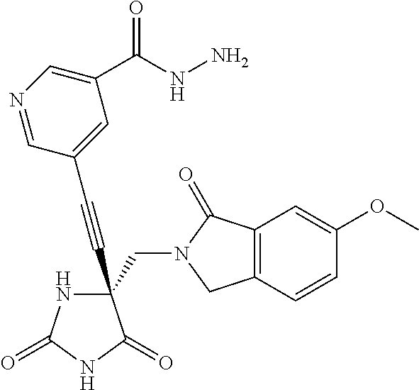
N1C(=O)NC(=O)C1(C#CC1=CC(C(NN)=O)=CN=C1)CN1C(=O)C2=C(C1)C=CC(OC)=C2
